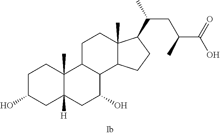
C1C(O)CC2([H])C(C)(C1)C1C(C(O)C2)C2C(C)(CC1)C(C(C)CC(C(=O)O)C)CC2
